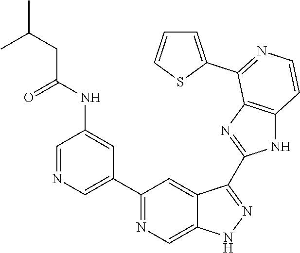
C1=NC=C(C2=NC=C3C(=C2)C(C2=NC4=C(N2)C=CN=C4C2=CC=CS2)=NN3)C=C1NC(CC(C)C)=O
